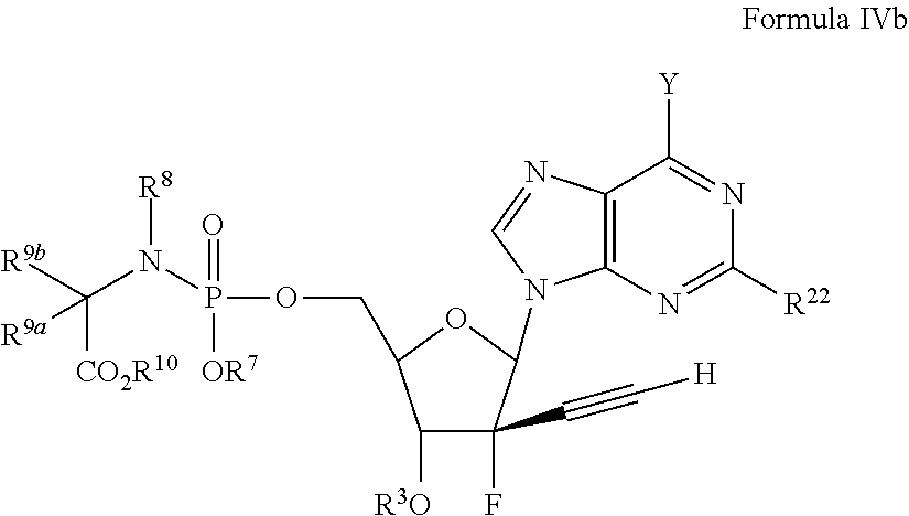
C12=C(N=C([R22])N=C1[Y])N(C1C(C#C[H])(F)C([R3O])C(COP(=O)([OR7])N(C([R9b])([R9a])[CO2R10])[R8])O1)C=N2
